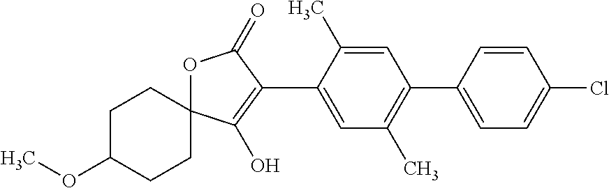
O1C2(C(O)=C(C3=CC(C)=C(C4=CC=C(Cl)C=C4)C=C3C)C1=O)CCC(OC)CC2
